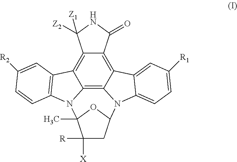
C12=C3C(=C4C5=C1N(C1=CC=C([R1])C=C21)C1CC([R])([X])C(C)(O1)N5C1=C4C=C([R2])C=C1)C([Z2])([Z1])NC3=O
